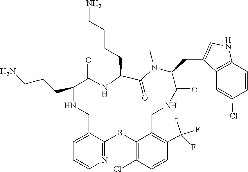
C1=C2C(=NC=C1)SC1=C(Cl)C=CC(C(F)(F)F)=C1CNC(=O)C(CC1=CNC3=C1C=C(Cl)C=C3)N(C)C(=O)C(CCCCN)NC(=O)C(CCCN)NC2
